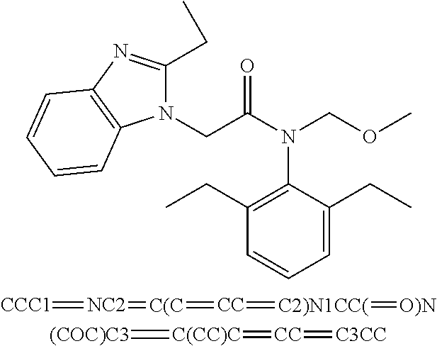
N1(CC(N(COC)C2=C(CC)C=CC=C2CC)=O)C(CC)=NC2=C1C=CC=C2.[CCC1]=[NC2]=[C(C]=[CC]=[C2)N1CC(]=[O)N].[(COC)C3]=[C(CC)C]=[CC]=[C3CC]
